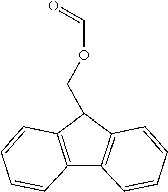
C12=C(C(COC=O)C3=C1C=CC=C3)C=CC=C2
